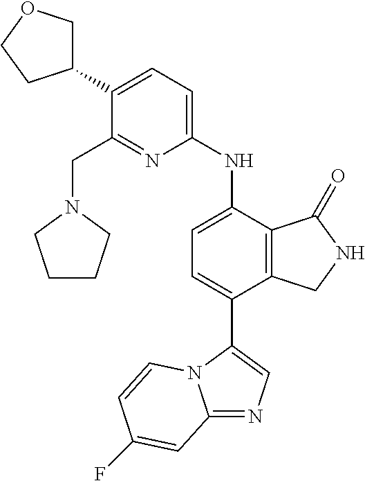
C1(C2COCC2)=CC=C(NC2=CC=C(C3=CN=C4N3C=CC(F)=C4)C3=C2C(=O)NC3)N=C1CN1CCCC1
